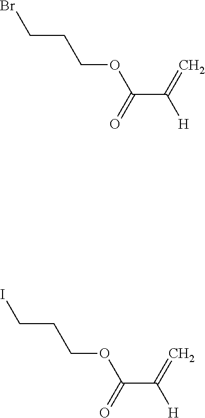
C(C([H])=C)(OCCCBr)=O.C(C([H])=C)(OCCCI)=O
